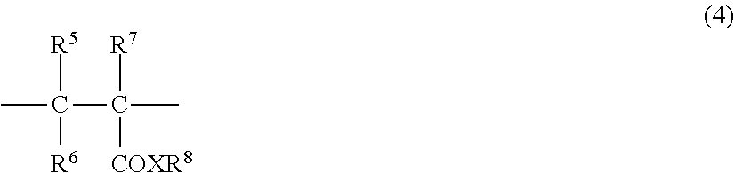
CC(C(C)([R7])[COXR8])([R5])[R6]
